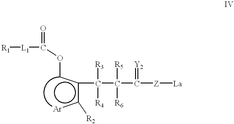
[R1][L1]C(=O)Occ(c([Ar])[R2])C(C(C([Z][La])=[Y2])([R6])[R5])([R4])[R3]
